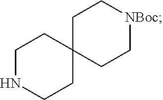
C1CNCCC12CC[NBoc]CC2
